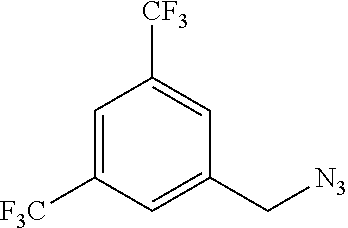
C1=C([F3C])C=C(C[N3])C=C1[CF3]
